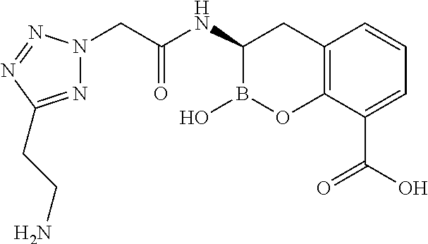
C12=C(C(C(O)=O)=CC=C1)OB(O)C(NC(CN1N=C(CCN)N=N1)=O)C2
